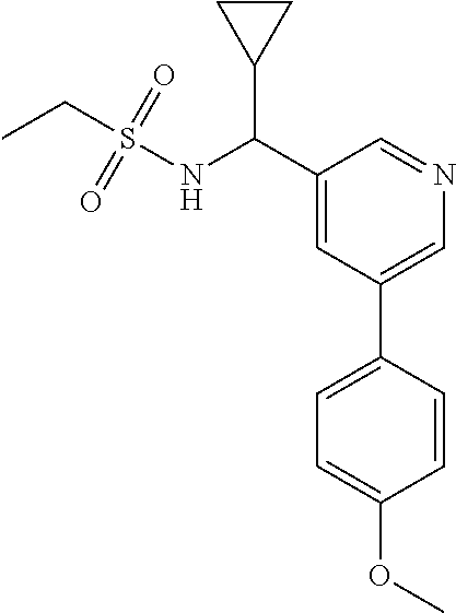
C1(C(NS(=O)(=O)CC)C2CC2)=CC(C2=CC=C(OC)C=C2)=CN=C1
